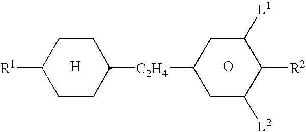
[H].[R1]C1CCC([C2H4]C2CC([L2])C([R2])C([L1])C2)CC1.O
